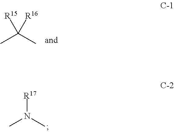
[R17]N(C)C.CC(C)([R16])[R15]
